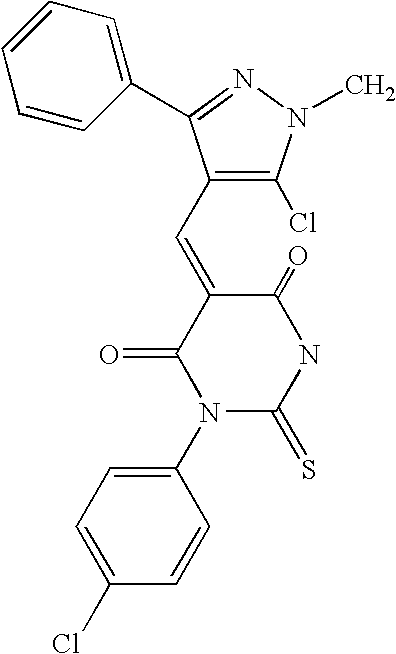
C1(N2C(=S)NC(=O)C(=CC3=C(Cl)N(C)N=C3C3=CC=CC=C3)C2=O)=CC=C(Cl)C=C1
